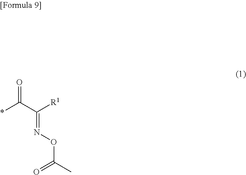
O=C(C([R1])=NOC(C)=O)*
